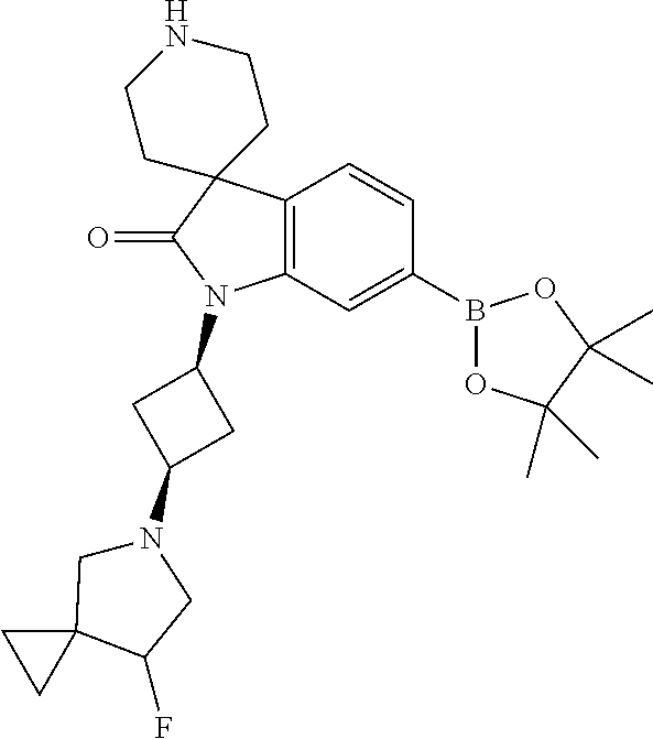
C12=C(C=C(B3OC(C)(C)C(C)(C)O3)C=C1)N(C1CC(N3CC4(C(F)C3)CC4)C1)C(=O)C21CCNCC1
